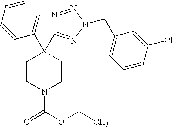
C1(C2(C3=NN(CC4=CC=CC(Cl)=C4)N=N3)CCN(C(OCC)=O)CC2)=CC=CC=C1
